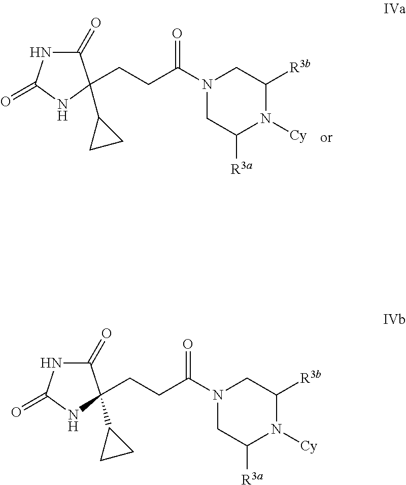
N1(C(CCC2(C3CC3)C(=O)NC(=O)N2)=O)CC([R3a])N([Cy])C([R3b])C1.N1(C(CCC2(C3CC3)C(=O)NC(=O)N2)=O)CC([R3a])N([Cy])C([R3b])C1
